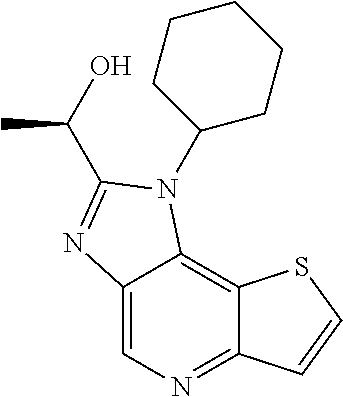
C12=CN=C3C(=C1N(C1CCCCC1)C(C(O)C)=N2)SC=C3
